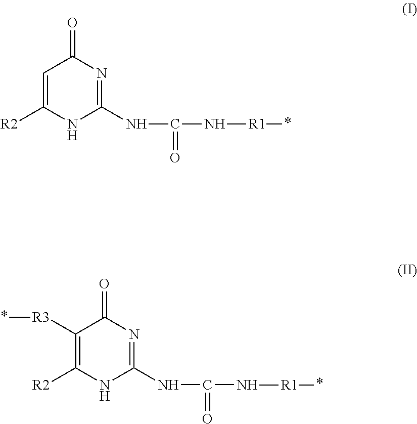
C1=C([R2])NC(NC(=O)N[R1]*)=NC1=O.C1([R3]*)=C([R2])NC(NC(=O)N[R1]*)=NC1=O
